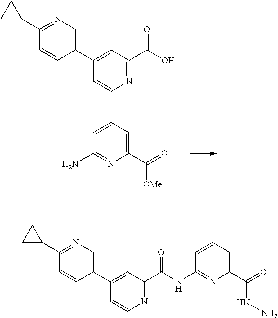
C1(C2=CC(C(O)=O)=NC=C2)=CN=C(C2CC2)C=C1.NC1=NC(C(=O)[OMe])=CC=C1.N1=C(C(NC2=NC(C(=O)NN)=CC=C2)=O)C=C(C2=CN=C(C3CC3)C=C2)C=C1
